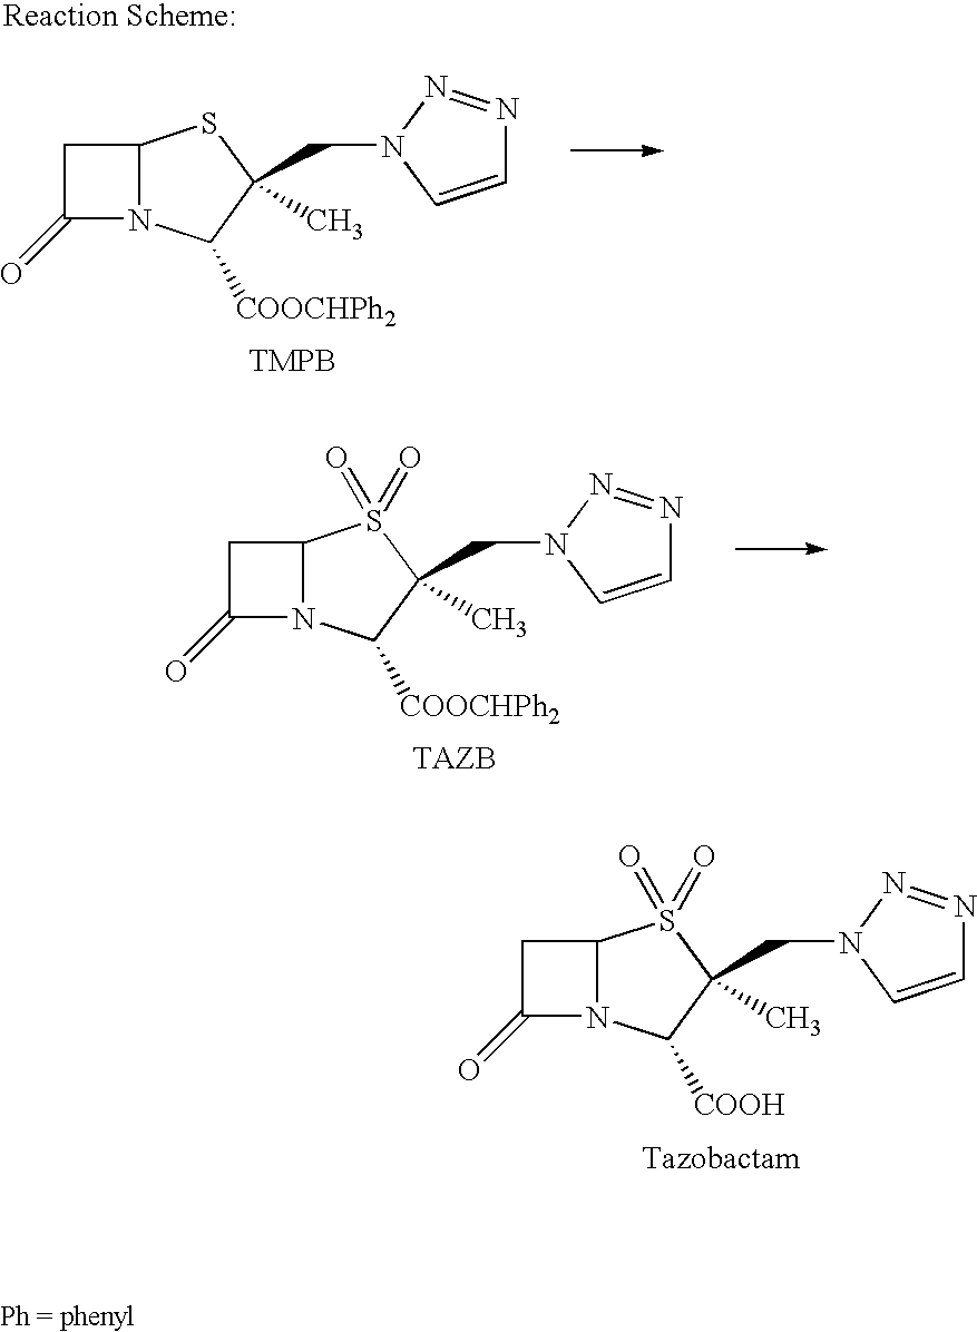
C1C(=O)N2C1SC(C)(CN1C=CN=N1)C2[COOCHPh2].C1C(=O)N2C1S(=O)(=O)C(C)(CN1C=CN=N1)C2[COOCHPh2].C1C(=O)N2C1S(=O)(=O)C(C)(CN1C=CN=N1)C2[COOH]
